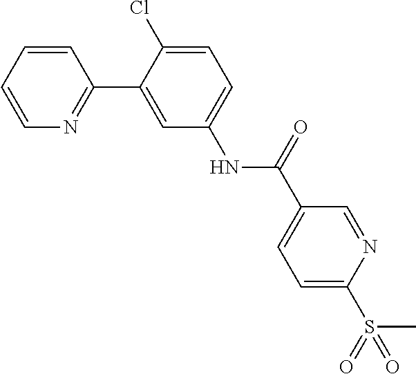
C1=CC=CN=C1C1=CC(NC(C2=CC=C(S(=O)(C)=O)N=C2)=O)=CC=C1Cl
